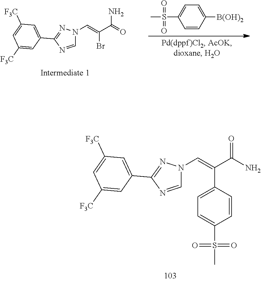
C1=C([B(OH)2])C=CC(S(=O)(=O)C)=C1.N1(C=C(Br)C(=O)N)C=NC(C2=CC([F3C])=CC([F3C])=C2)=N1.N1(C=C(C2=CC=C(S(=O)(=O)C)C=C2)C(N)=O)C=NC(C2=CC([F3C])=CC([F3C])=C2)=N1
